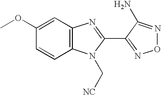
C1(OC)=CC2=C(C=C1)N(C[NC])C(C1=NON=C1N)=N2
